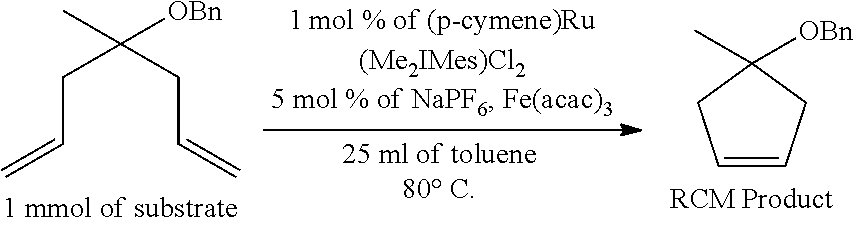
C(C=C)C(CC=C)([OBn])C.C1=CCC([OBn])(C)C1
